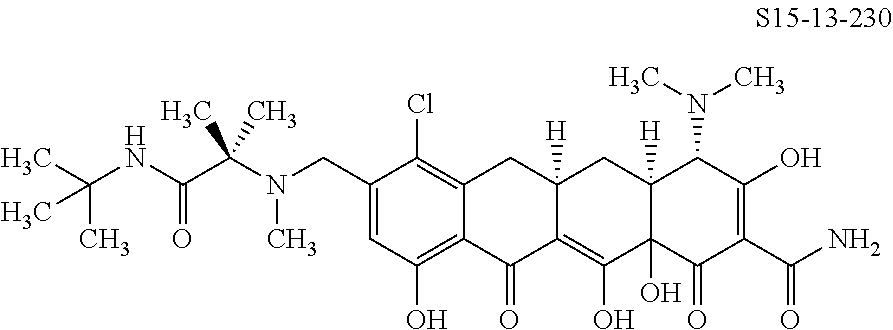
N(C(C(N(CC1=CC(O)=C2C(=C1Cl)CC1([H])C(=C(O)C3(O)C([H])(C1)C(N(C)C)C(O)=C(C(N)=O)C3=O)C2=O)C)(C)C)=O)C(C)(C)C
